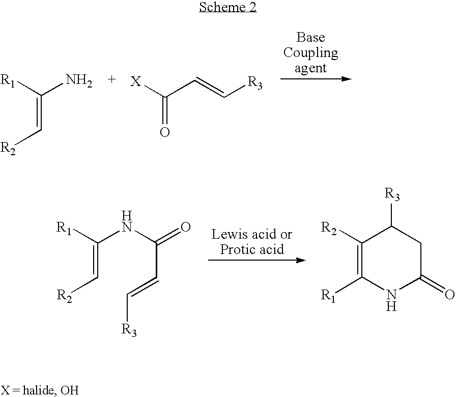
[X]C(C=C[R3])=O.[R1]C(=C[R2])N.[R1]C(=C[R2])NC(C=C[R3])=O.C1([R2])=C([R1])NC(=O)CC1[R3]
